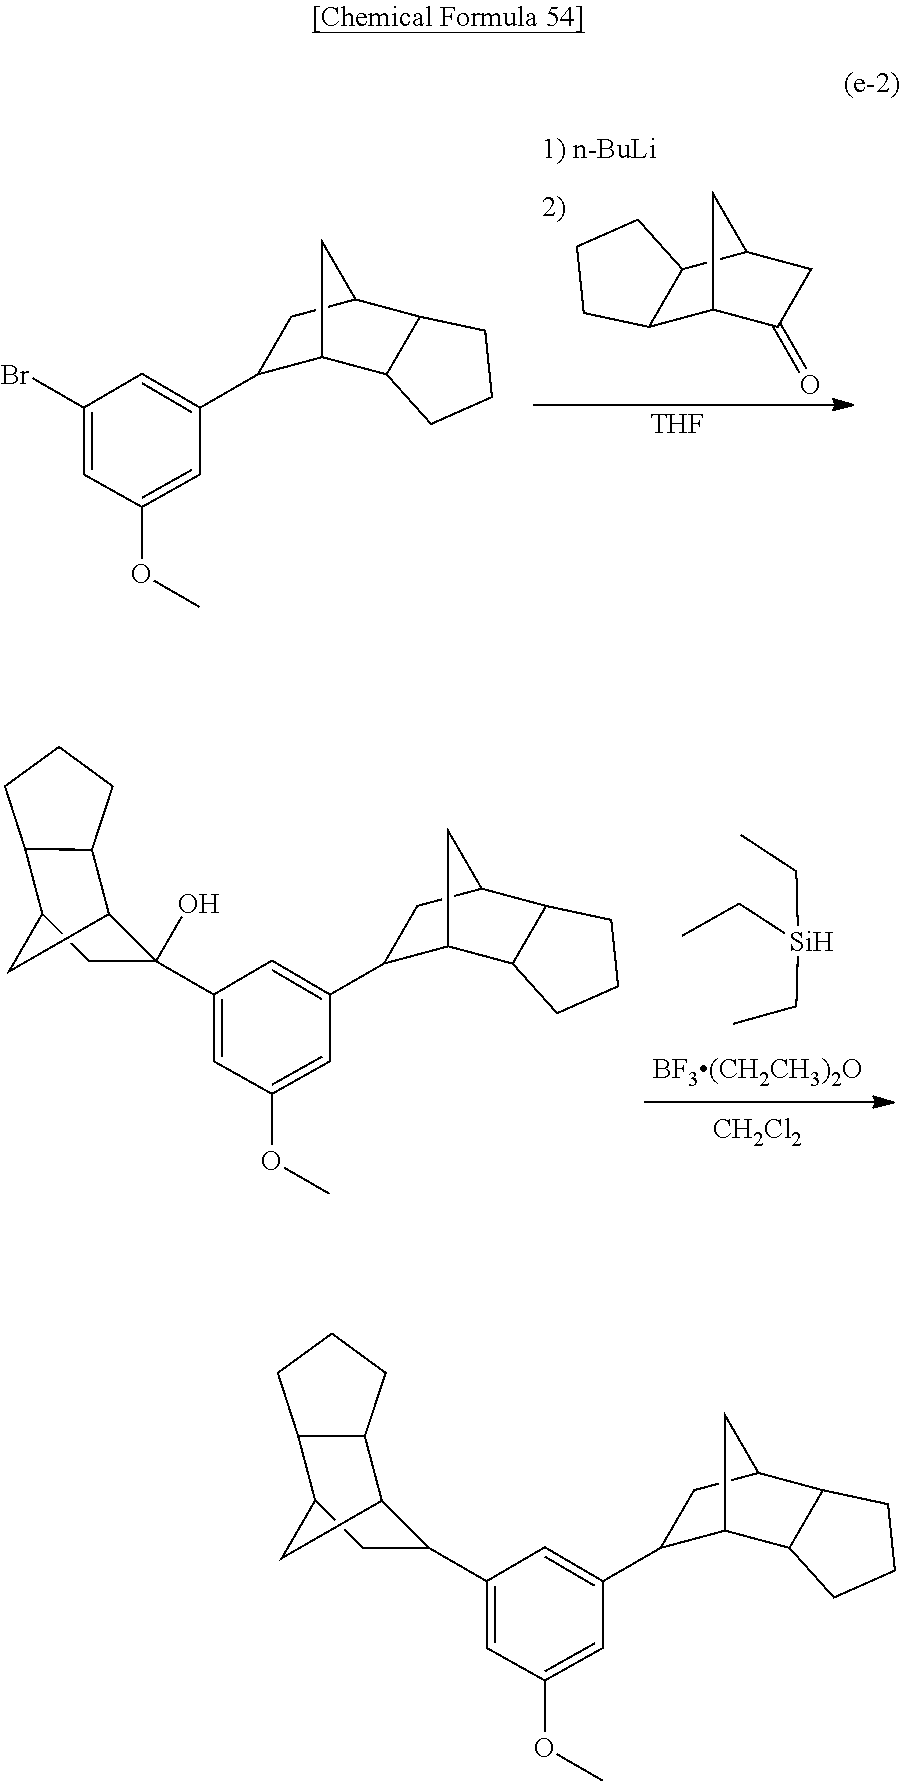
O(C1=CC(C2C3C4C(C(C2)C3)CCC4)=CC(Br)=C1)C.C12C3C(=O)CC(C1CCC2)C3.[THF].[Si](CC)(CC)CC.[CH2Cl2].O(C1=CC(C2C3C4C(C(C2)C3)CCC4)=CC(C2(O)C3C4C(C(C2)C3)CCC4)=C1)C.O(C1=CC(C2C3C4C(C(C2)C3)CCC4)=CC(C2C3C4C(C(C2)C3)CCC4)=C1)C
